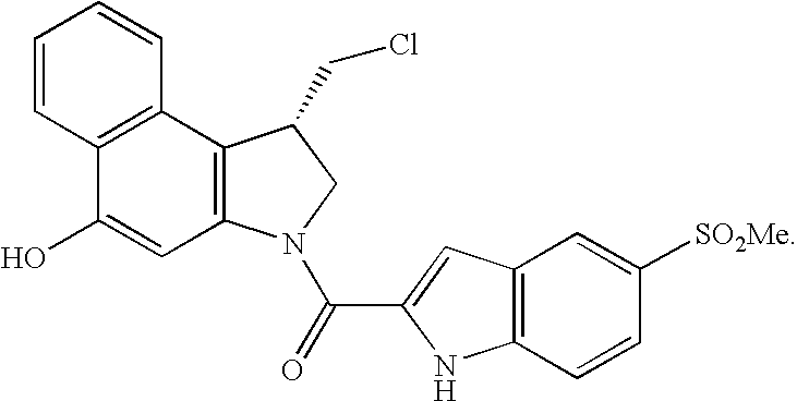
C12=C(N(C(=O)C3=CC4=C(N3)C=CC([SO2Me])=C4)CC1CCl)C=C(O)C1=C2C=CC=C1
